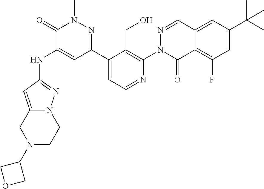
C1(C2=NN(C)C(=O)C(NC3=NN4C(=C3)CN(C3COC3)CC4)=C2)=CC=NC(N2N=CC3=CC(C(C)(C)C)=CC(F)=C3C2=O)=C1CO
